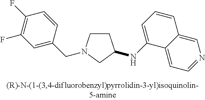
C1CN(CC2=CC(F)=C(F)C=C2)CC1NC1=CC=CC2=CN=CC=C12
